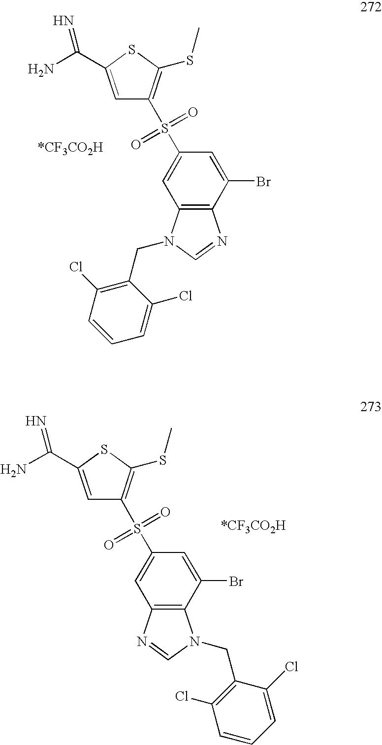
C1=C(C(N)=N)SC(SC)=C1S(C1=CC2=C(C(Br)=C1)N=CN2CC1=C(Cl)C=CC=C1Cl)(=O)=O.C1=C(C(N)=N)SC(SC)=C1S(C1=CC2=C(C(Br)=C1)N(CC1=C(Cl)C=CC=C1Cl)C=N2)(=O)=O
